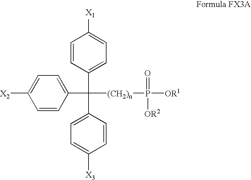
C1=CC(C(C2=CC=C([X2])C=C2)([(CH2)n]P([OR1])(=O)[OR2])C2=CC=C([X3])C=C2)=CC=C1[X1]
